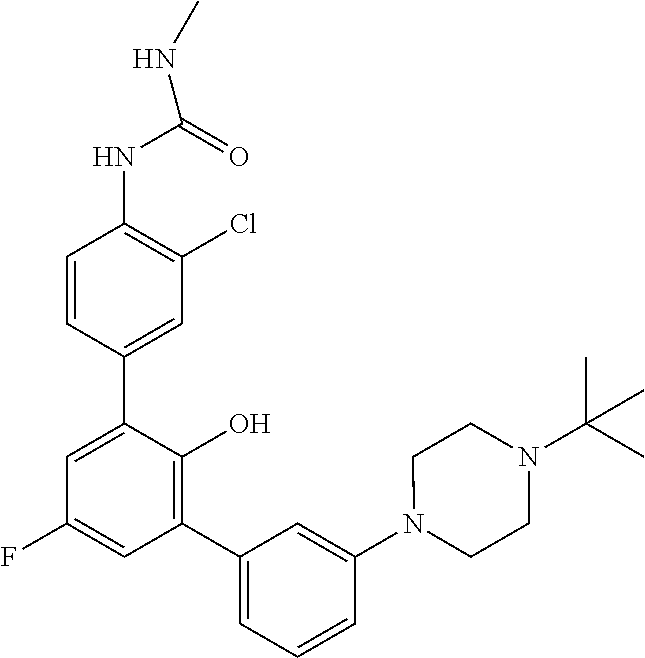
C1=CC(C2=CC(F)=CC(C3=CC=CC(N4CCN(C(C)(C)C)CC4)=C3)=C2O)=CC(Cl)=C1NC(=O)NC
